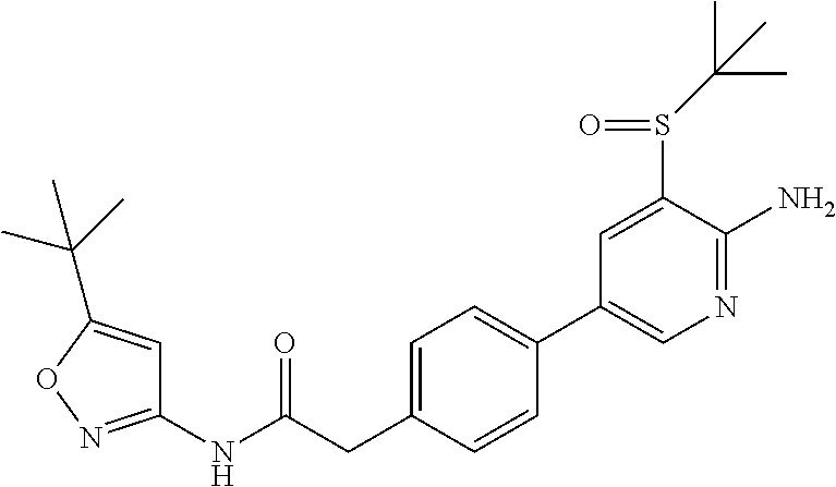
C1(NC(=O)CC2=CC=C(C3=CN=C(N)C(S(=O)C(C)(C)C)=C3)C=C2)=NOC(C(C)(C)C)=C1
